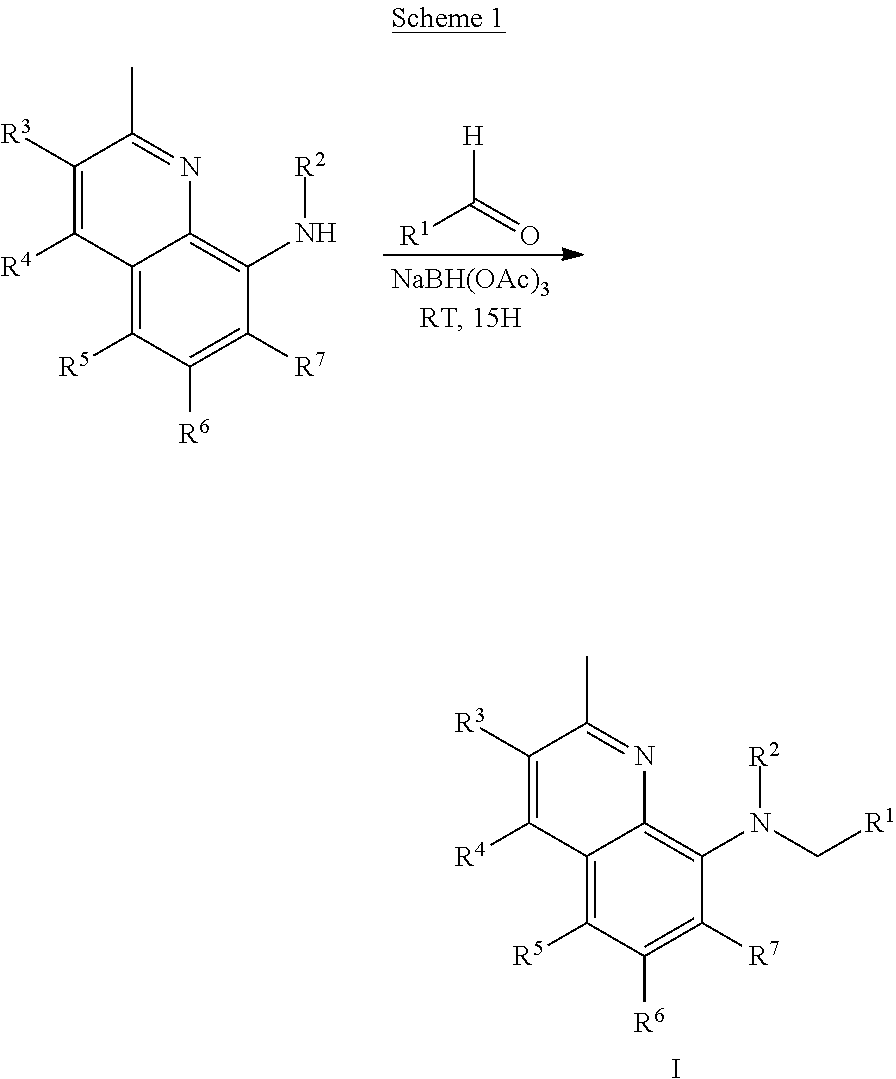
[H]C(=O)[R1].C12=C([R5])C([R6])=C([R7])C(N[R2])=C1N=C(C)C([R3])=C2[R4].C12=C([R5])C([R6])=C([R7])C(N([R2])C[R1])=C1N=C(C)C([R3])=C2[R4].I
